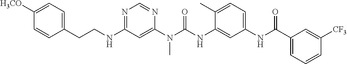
C1(CCNC2=NC=NC(N(C(NC3=CC(NC(C4=CC=CC([CF3])=C4)=O)=CC=C3C)=O)C)=C2)=CC=C([H3CO])C=C1
